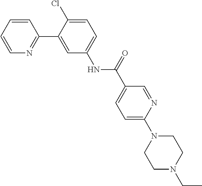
C1=CN=C(C2=CC(NC(C3=CC=C(N4CCN(CC)CC4)N=C3)=O)=CC=C2Cl)C=C1
